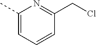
C1(C)=CC=CC(CCl)=N1
